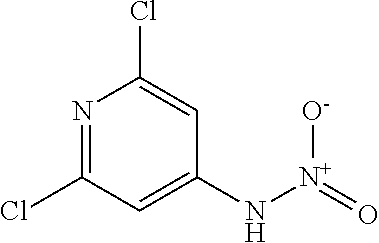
N1=C(Cl)C=C(N[N+](=O)[O-])C=C1Cl
